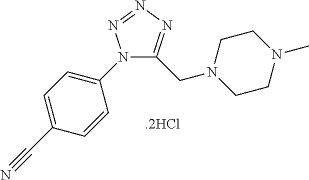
N1(C2=CC=C(C#N)C=C2)C(CN2CCN(C)CC2)=NN=N1
